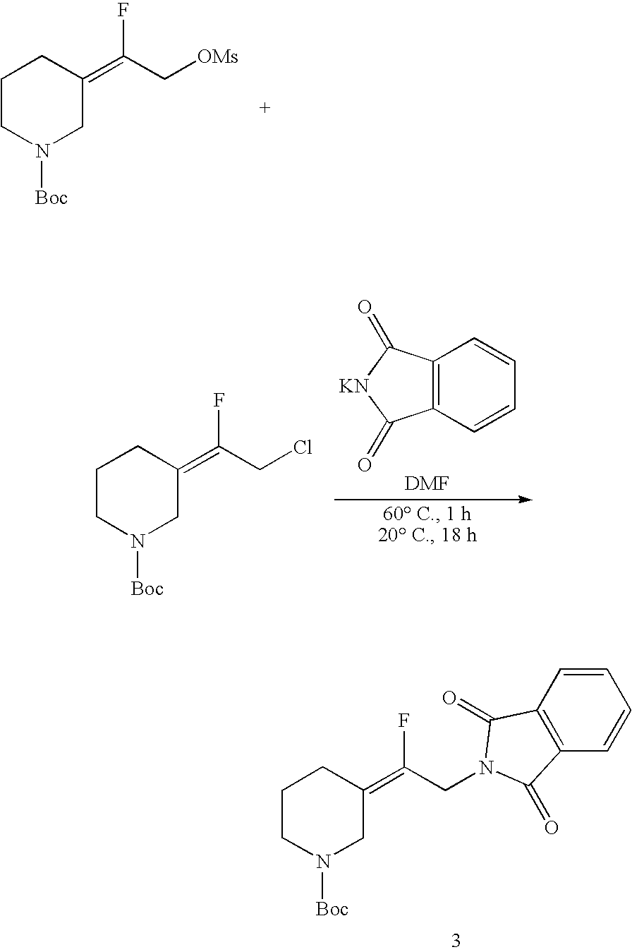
C1CN([Boc])CC(=C(C[OMs])F)C1.C12=C(C=CC=C1)C(=O)[KN]C2=O.C1CN([Boc])CC(=C(CCl)F)C1.C1CN([Boc])CC(=C(CN2C(=O)C3=C(C=CC=C3)C2=O)F)C1
